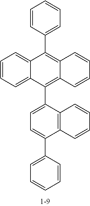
C1=CC(C2=C3C(=C(C4=CC=C(C5=CC=CC=C5)C5=C4C=CC=C5)C4=CC=CC=C24)C=CC=C3)=CC=C1
